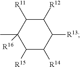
C1([R11])C(C)([R16])C([R15])C([R14])C([R13])C1[R12]
